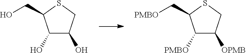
C1(O)C(O)CSC1CO.C1([PMBO])C([OPMB])CSC1C[PMBO]
